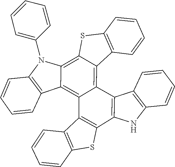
C1=CC=CC(N2C3=C(C4=C5C(=C6C(=C42)SC2=C6C=CC=C2)C2=C(NC4=C2C=CC=C4)C2=C5C4=C(S2)C=CC=C4)C=CC=C3)=C1
